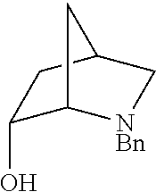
C1(O)C2[NBn]CC(C1)C2
